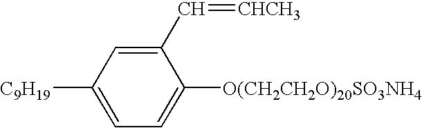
C1=C([C9H19])C=C(C=[CHCH3])C([O(CH2CH2O)20SO3NH4])=C1
